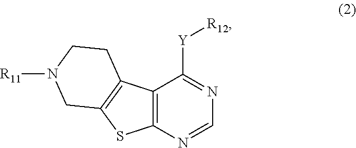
C1CN([R11])CC2=C1C1=C(N=CN=C1[Y][R12])S2
